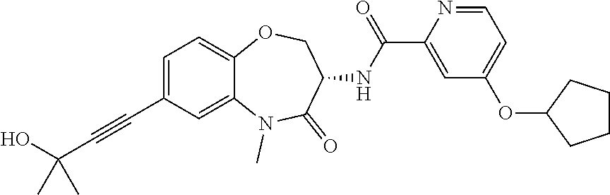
C1=C(C#CC(O)(C)C)C=C2C(=C1)OCC(NC(=O)C1=CC(OC3CCCC3)=CC=N1)C(=O)N2C
